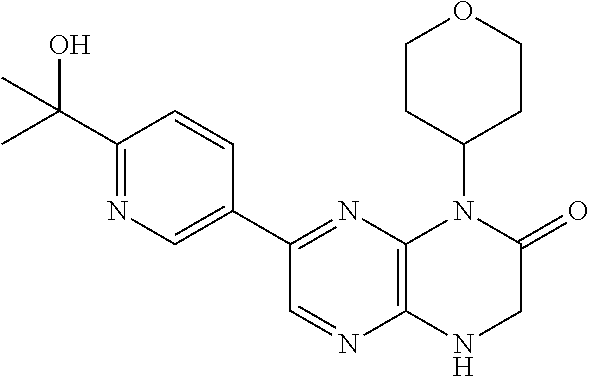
C1(C2=NC3=C(N=C2)NCC(=O)N3C2CCOCC2)=CN=C(C(C)(O)C)C=C1
